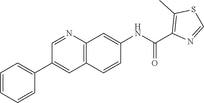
C1(C(NC2=CC3=C(C=C2)C=C(C2=CC=CC=C2)C=N3)=O)=C(C)SC=N1
